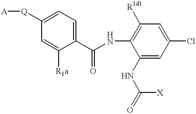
[A][Q]C1=CC=C(C(NC2=C([R1d1])C=C(Cl)C=C2NC([X])=O)=O)C([R1a])=C1
